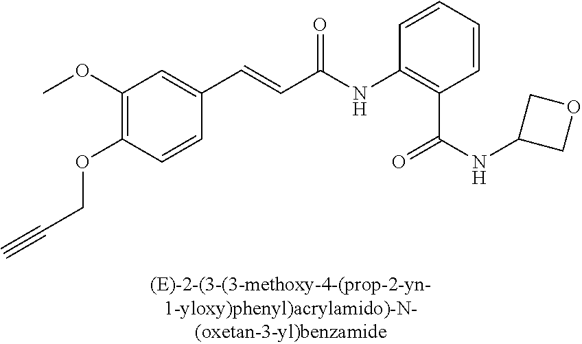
C1(OC)=C(OCC#C)C=CC(C=CC(=O)NC2=C(C(=O)NC3COC3)C=CC=C2)=C1
